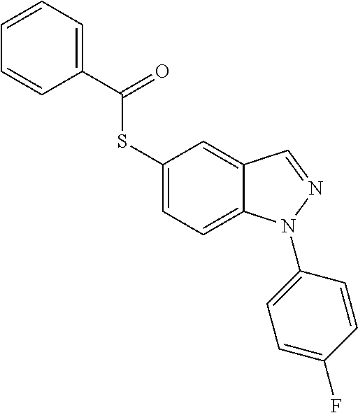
C1(SC(C2=CC=CC=C2)=O)=CC=C2C(=C1)C=NN2C1=CC=C(F)C=C1
